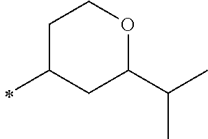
C1C(C)CC(C(C)C)OC1
